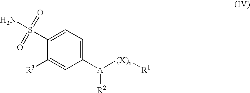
C1=C(S(N)(=O)=O)C([R3])=CC([A]([(X)n][R1])[R2])=C1
